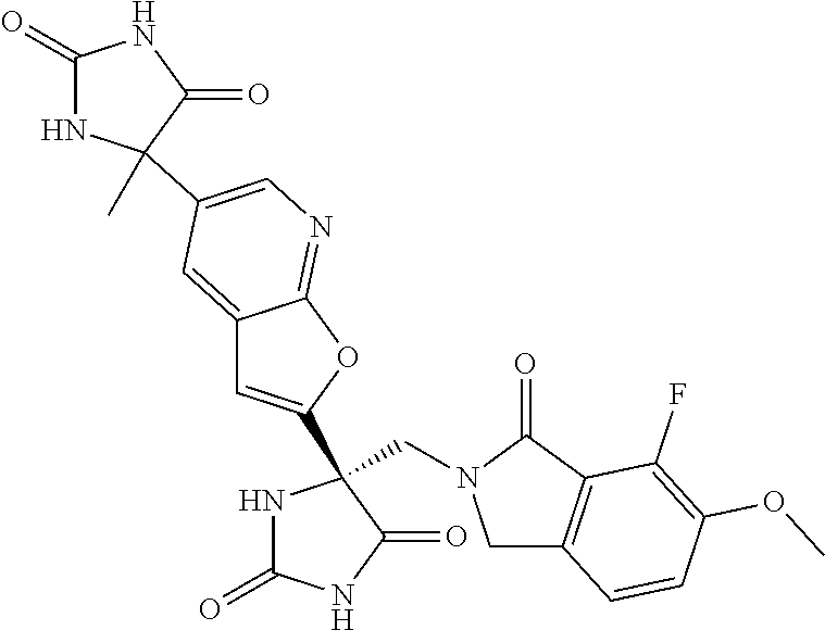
C(N1CC2=C(C1=O)C(F)=C(OC)C=C2)C1(C2=CC3=CC(C4(C)NC(=O)NC4=O)=CN=C3O2)NC(=O)NC1=O
